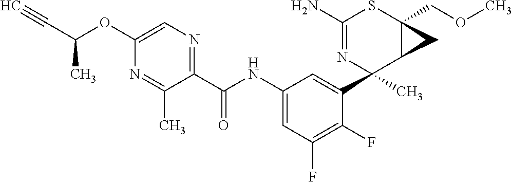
C1(N)=NC(C2=CC(NC(C3=NC=C(OC(C#C)C)N=C3C)=O)=CC(F)=C2F)(C)C2C(COC)(S1)C2
